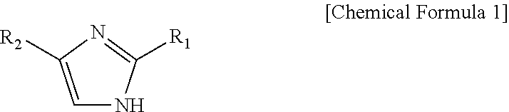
C1=C([R2])N=C([R1])N1
